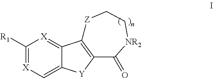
C1([R1])=[X]C=C2C(=[X]1)C1=C([Y]2)C(=O)[NR2]CC[Z]1
